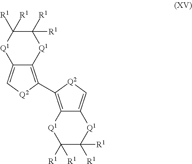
C1([R1])([R1])C([R1])([R1])[Q1]C2=C[Q2]C(C3=C4[Q1]C([R1])([R1])C([R1])([R1])[Q1]C4=C[Q2]3)=C2[Q1]1
